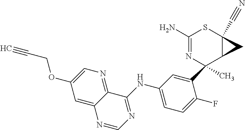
C1(C2(C)N=C(N)SC3(C#N)C2C3)=CC(NC2=NC=NC3=CC(OCC#C)=CN=C32)=CC=C1F
